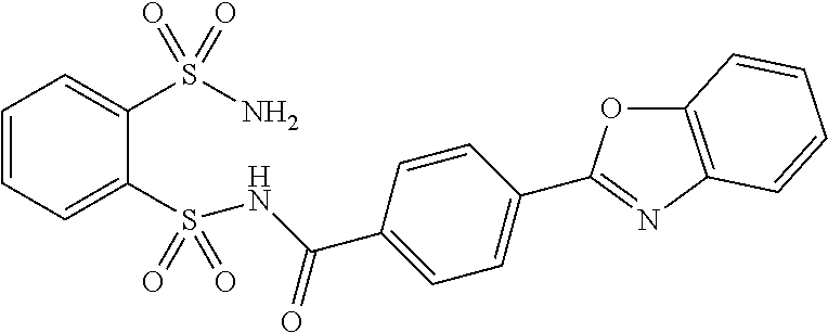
C1=CC=C(S(NC(C2=CC=C(C3=NC4=C(O3)C=CC=C4)C=C2)=O)(=O)=O)C(S(N)(=O)=O)=C1
